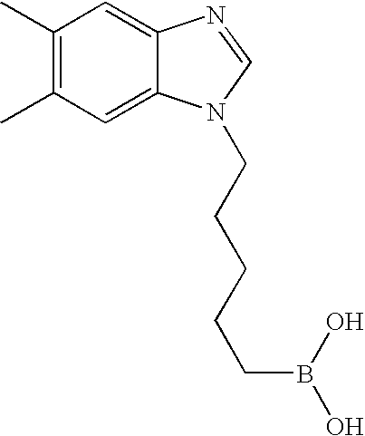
C1(C)=C(C)C=C2C(=C1)N=CN2CCCCCB(O)O
